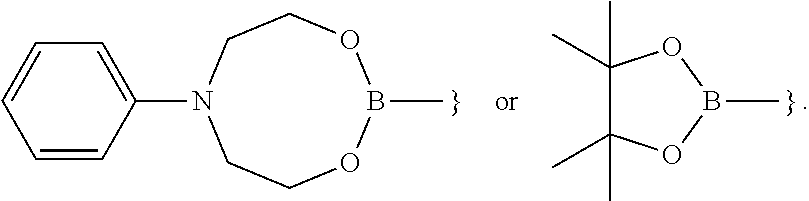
C1=CC(N2CCOB(C)OCC2)=CC=C1.C1(C)(C)C(C)(C)OB(C)O1
